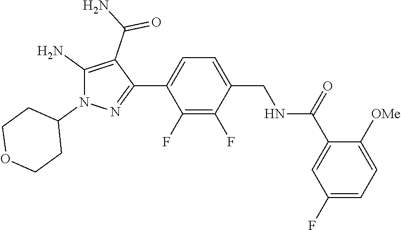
C1=C(C2=NN(C3CCOCC3)C(N)=C2C(N)=O)C(F)=C(F)C(CNC(C2=CC(F)=CC=C2[OMe])=O)=C1
